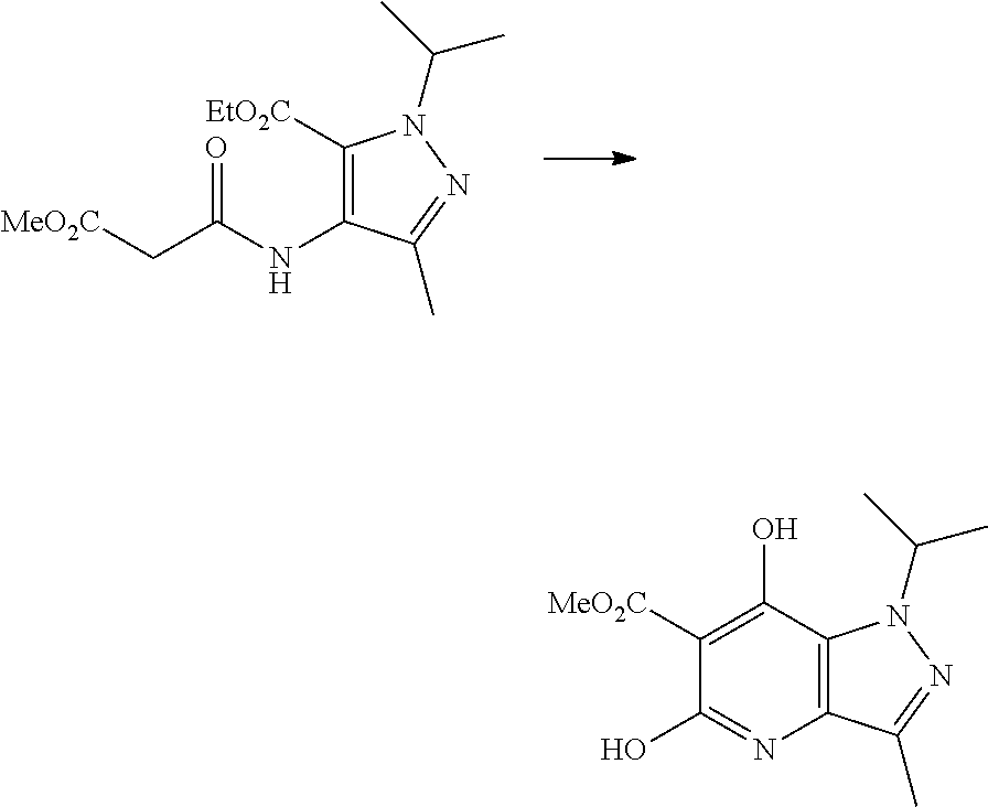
[EtO2C]C1=C(NC(C[MeO2C])=O)C(C)=NN1C(C)C.C12=C(C(C)=NN1C(C)C)N=C(O)C([MeO2C])=C2O
